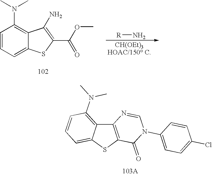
C1=CC=C2C(=C1N(C)C)C(N)=C(C(OC)=O)S2.[R]N.C12=C(SC3=CC=CC(N(C)C)=C13)C(=O)N(C1=CC=C(Cl)C=C1)C=N2
